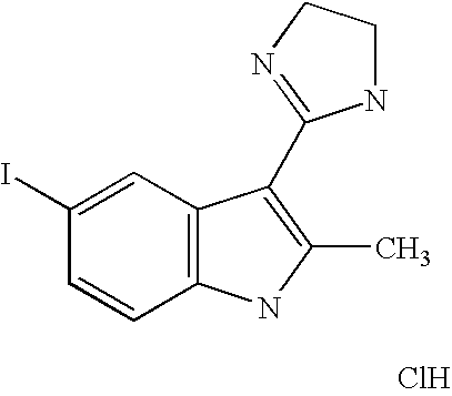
Cl.C1=C(I)C=CC2=C1C(C1=NCCN1)=C(C)N2
